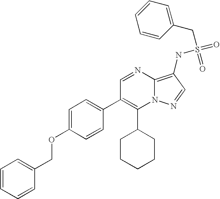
C1(C2CCCCC2)=C(C2=CC=C(OCC3=CC=CC=C3)C=C2)C=NC2=C(NS(=O)(=O)CC3=CC=CC=C3)C=NN12
